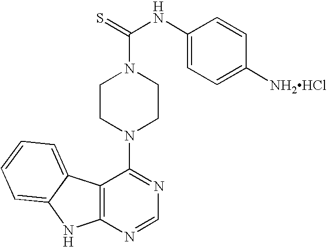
C12=C(N=CN=C1N1CCN(C(=S)NC3=CC=C([NH2HCl])C=C3)CC1)NC1=CC=CC=C21
